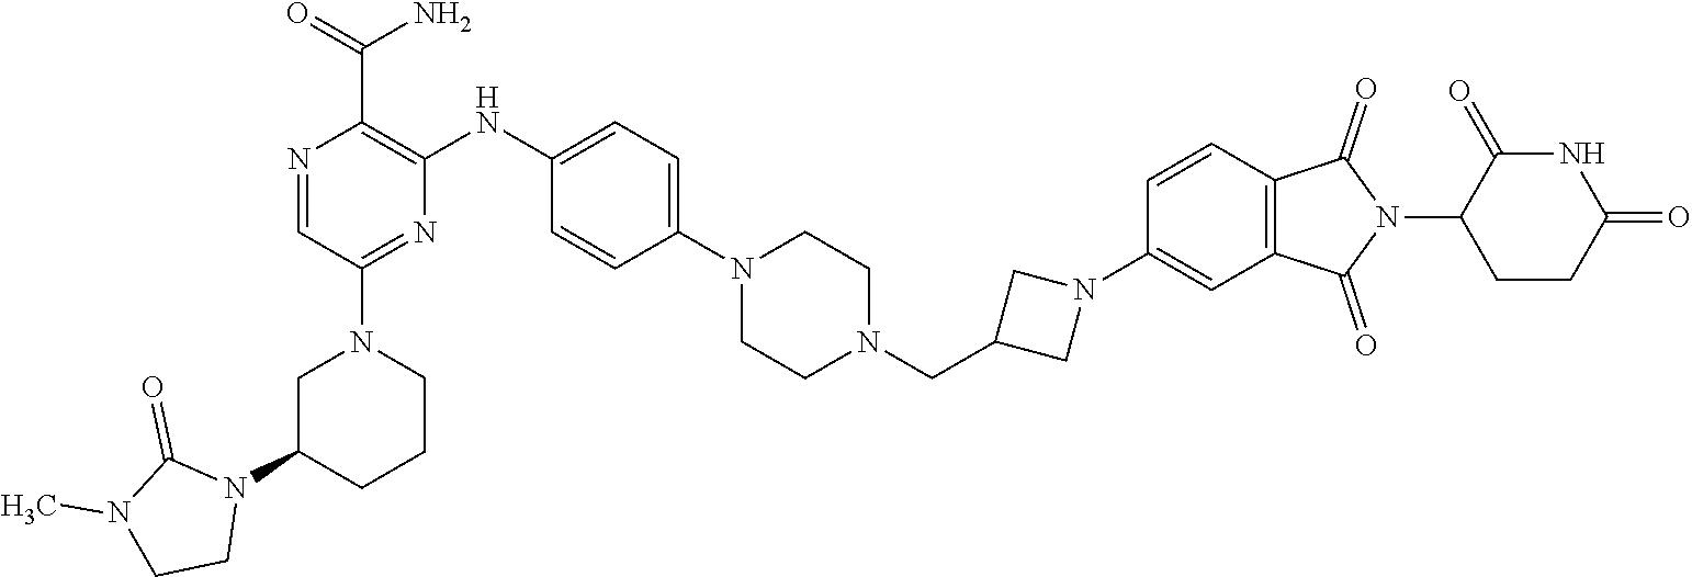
C1C(N2C(=O)N(C)CC2)CCCN1C1=NC(NC2=CC=C(N3CCN(CC4CN(C5=CC6=C(C=C5)C(=O)N(C5CCC(=O)NC5=O)C6=O)C4)CC3)C=C2)=C(C(=O)N)N=C1
